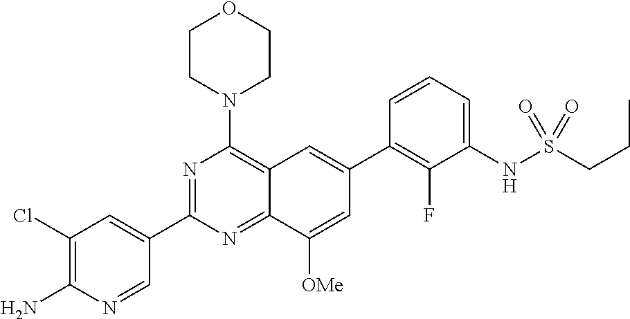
C1(Cl)=C(N)N=CC(C2=NC(N3CCOCC3)=C3C(=N2)C([OMe])=CC(C2=C(F)C(NS(=O)(=O)CCC)=CC=C2)=C3)=C1
